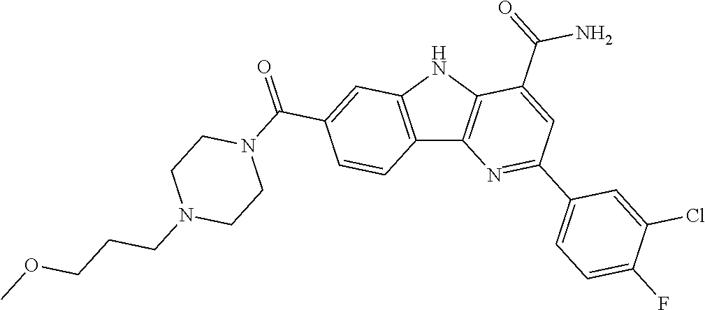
C12=C(NC3=C1N=C(C1=CC=C(F)C(Cl)=C1)C=C3C(=O)N)C=C(C(=O)N1CCN(CCCOC)CC1)C=C2
